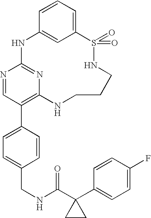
C12=CC=CC(=C1)NC1=NC(=C(C3=CC=C(CNC(C4(C5=CC=C(F)C=C5)CC4)=O)C=C3)C=N1)NCCCNS2(=O)=O
